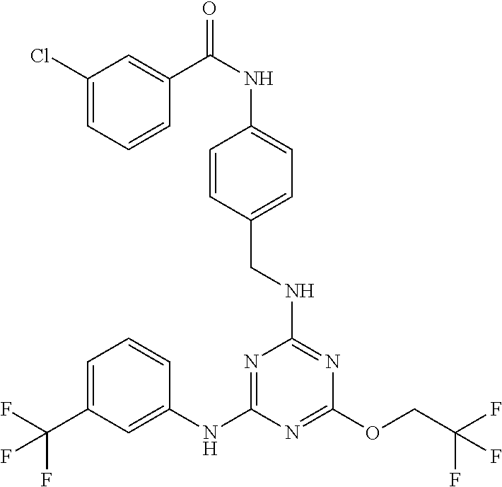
C1=C(C(F)(F)F)C=C(NC2=NC(NCC3=CC=C(NC(C4=CC(Cl)=CC=C4)=O)C=C3)=NC(OCC(F)(F)F)=N2)C=C1
